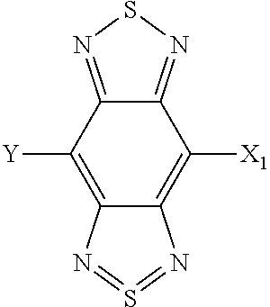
C1([X1])=C2C(=C([Y])C3=NSN=C13)N=S=N2
